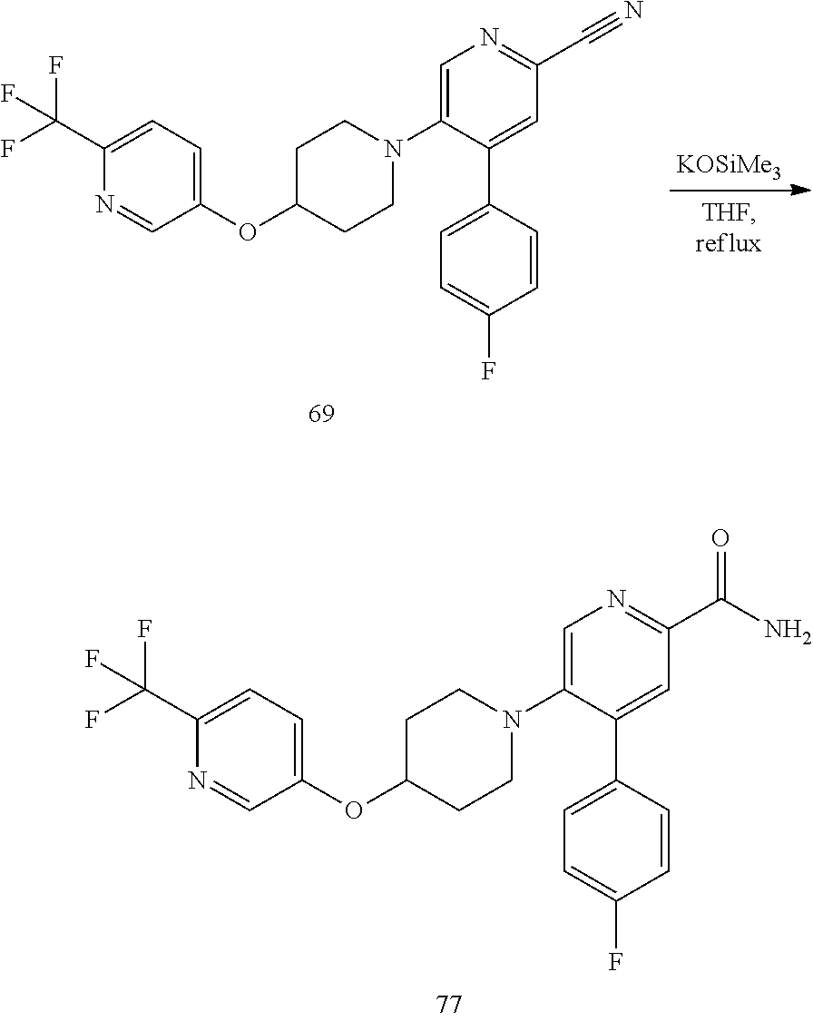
C1=C(N2CCC(OC3=CC=C(C(F)(F)F)N=C3)CC2)C(C2=CC=C(F)C=C2)=CC(C(N)=O)=N1.[KOSiMe3].C1=C(N2CCC(OC3=CC=C(C(F)(F)F)N=C3)CC2)C(C2=CC=C(F)C=C2)=CC(C#N)=N1
